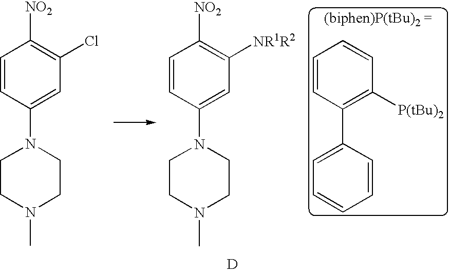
C1=CC(N2CCN(C)CC2)=CC(Cl)=C1[NO2].C1=CC(N2CCN(C)CC2)=CC([NR1R2])=C1[NO2].[D].C1=CC(C2=CC=CC=C2)=C([P(tBu)2])C=C1
